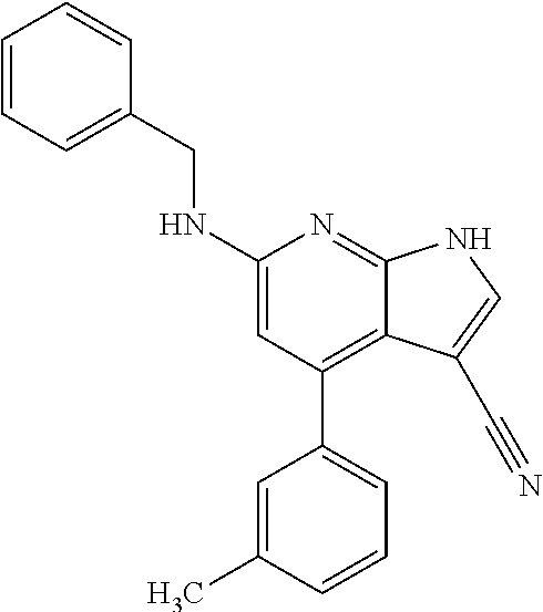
C1=CC=C(CNC2=CC(C3=CC=CC(C)=C3)=C3C(=N2)NC=C3C#N)C=C1
